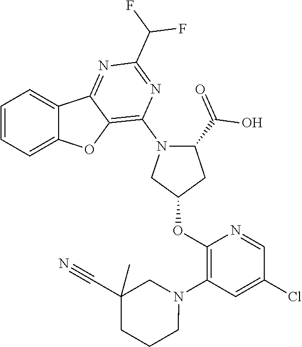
C1=CC=C2C(=C1)C1=NC(C(F)F)=NC(N3C(C(=O)O)CC(OC4=C(N5CC(C#N)(C)CCC5)C=C(Cl)C=N4)C3)=C1O2
